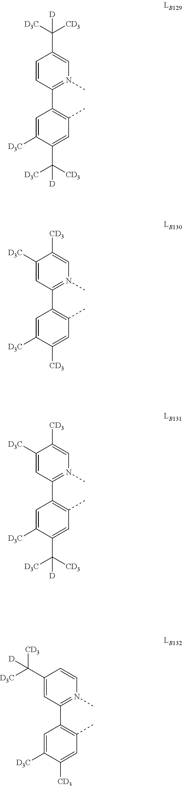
C1([D3C])=CC(C2=C(C)C=C([CD3])C([D3C])=C2)=N(C)C=C1[CD3].C1([D3C])=CC(C2=C(C)C=C(C([D3C])([CD3])[D])C([D3C])=C2)=N(C)C=C1[CD3].C1(C([CD3])([D3C])[D])=CC(C2=C(C)C=C([CD3])C([D3C])=C2)=N(C)C=C1.C1=CC(C2=C(C)C=C(C([D3C])([CD3])[D])C([D3C])=C2)=N(C)C=C1C([CD3])([D3C])[D]
